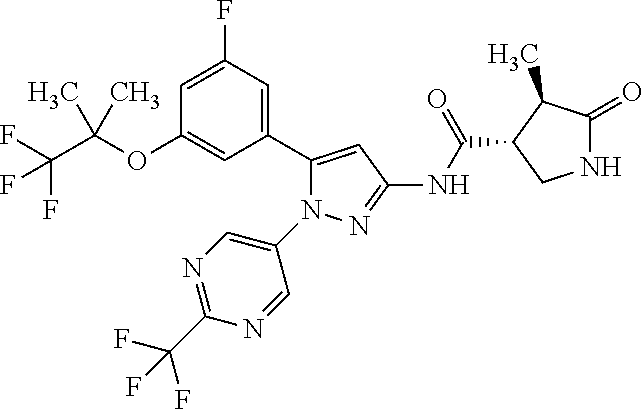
N1C(=O)C(C)C(C(NC2=NN(C3=CN=C(C(F)(F)F)N=C3)C(C3=CC(F)=CC(OC(C(F)(F)F)(C)C)=C3)=C2)=O)C1
